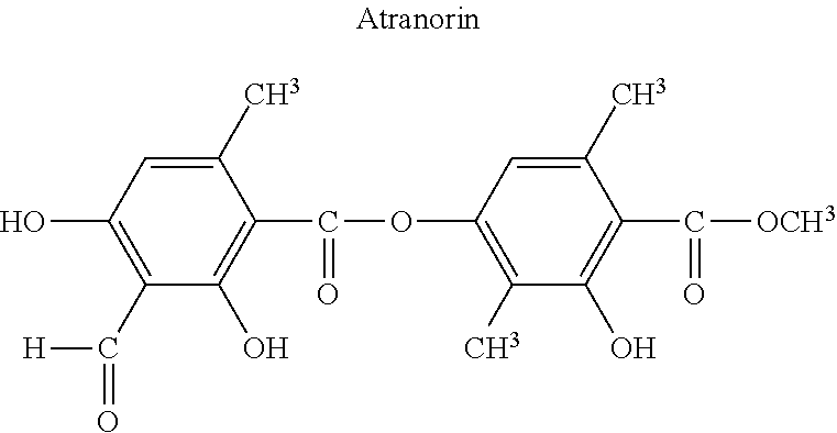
C1(C)=CC(O)=C(C(=O)[H])C(O)=C1C(OC1=C(C)C(O)=C(C(=O)[OCH3])C(C)=C1)=O
